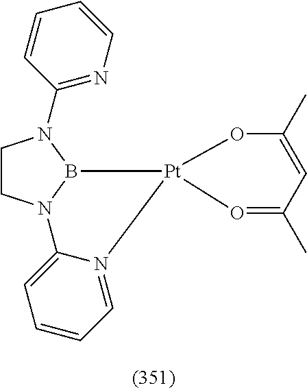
C1CN2B(N1C1=NC=CC=C1)[Pt]1(N3=CC=CC=C23)O=C(C)C=C(C)O1
